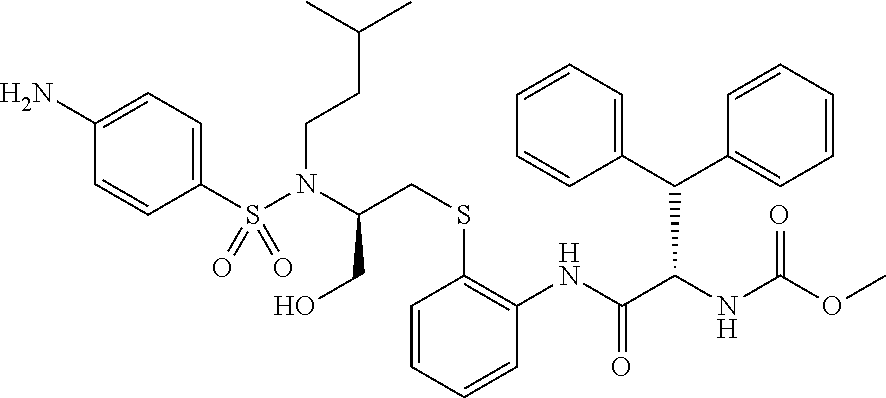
C1(S(N(C(CSC2=C(NC(C(NC(OC)=O)C(C3=CC=CC=C3)C3=CC=CC=C3)=O)C=CC=C2)CO)CCC(C)C)(=O)=O)=CC=C(N)C=C1
